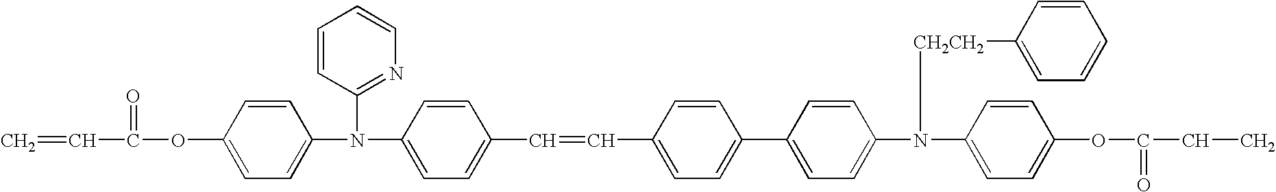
C=CC(=O)OC1=CC=C(N(C2=NC=CC=C2)C2=CC=C(C=CC3=CC=C(C4=CC=C(N([CH2CH2]C5=CC=CC=C5)C5=CC=C(OC(=O)CC)C=C5)C=C4)C=C3)C=C2)C=C1
